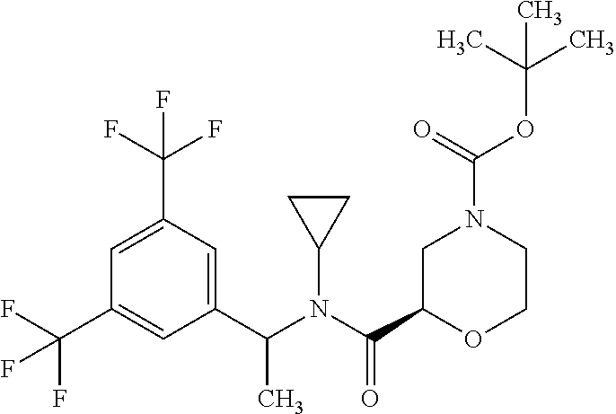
C1(C(N(C(C2OCCN(C(OC(C)(C)C)=O)C2)=O)C2CC2)C)=CC(C(F)(F)F)=CC(C(F)(F)F)=C1
